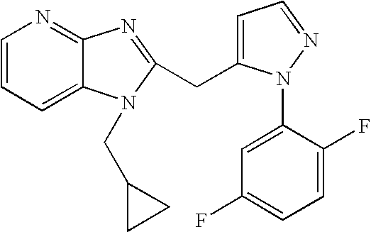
C1=CC=C2C(=N1)N=C(CC1=CC=NN1C1=CC(F)=CC=C1F)N2CC1CC1
